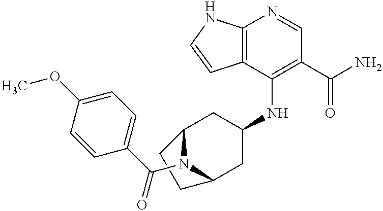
C12=C(C(NC3CC4N(C(C5=CC=C(OC)C=C5)=O)C(C3)CC4)=C(C(N)=O)C=N1)C=CN2
